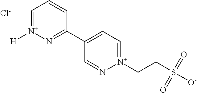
C1=[N+]([H])N=C(C2=CC=[N+](CCS([O-])(=O)=O)N=C2)C=C1.[Cl-]
